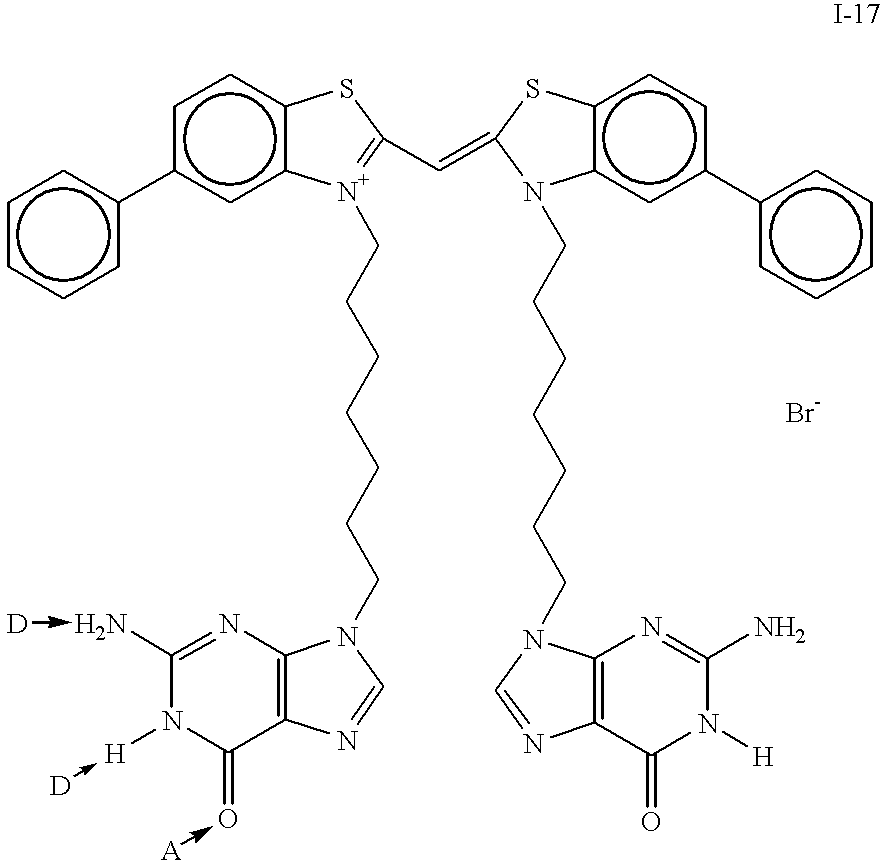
c1cccc(-c2cc3c(cc2)SC(C=C2Sc4c(cc(-c5ccccc5)cc4)N2CCCCCCCN2C4=C(N=C2)C(=O)N([H])C(N)=N4)=[N+]3CCCCCCCN2C3=C(N=C2)C(=[O-]-[A])N([H]-[D])C([N-]-[D])=N3)c1
